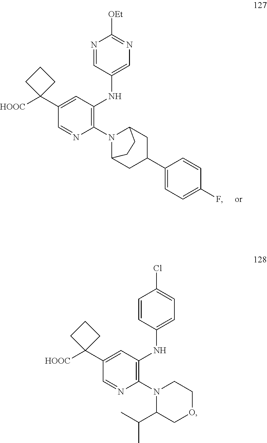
C1(C2([HOOC])CCC2)=CC(NC2=CN=C([OEt])N=C2)=C(N2C3CC(C4=CC=C(F)C=C4)CC2CC3)N=C1.C1(C2([HOOC])CCC2)=CC(NC2=CC=C(Cl)C=C2)=C(N2C(C(C)C)COCC2)N=C1
